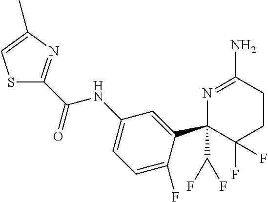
C(NC1=CC=C(F)C(C2(C(F)F)N=C(N)CCC2(F)F)=C1)(=O)C1=NC(C)=CS1
